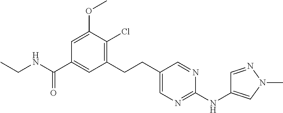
C(NC(C1=CC(CCC2=CN=C(NC3=CN(C)N=C3)N=C2)=C(Cl)C(OC)=C1)=O)C
